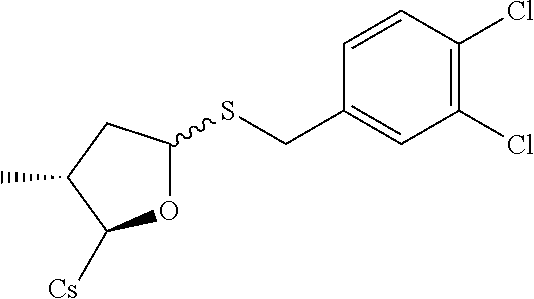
O1C(SCC2=CC(Cl)=C(Cl)C=C2)CC(C)C1[Cs]
